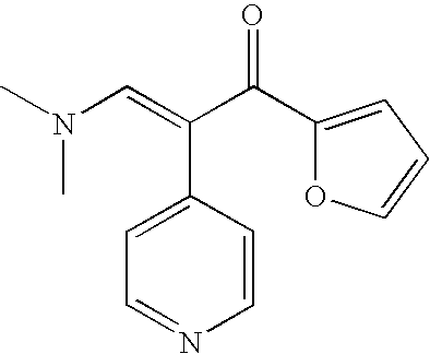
C1=C(C(C(C2=CC=CO2)=O)=CN(C)C)C=CN=C1
